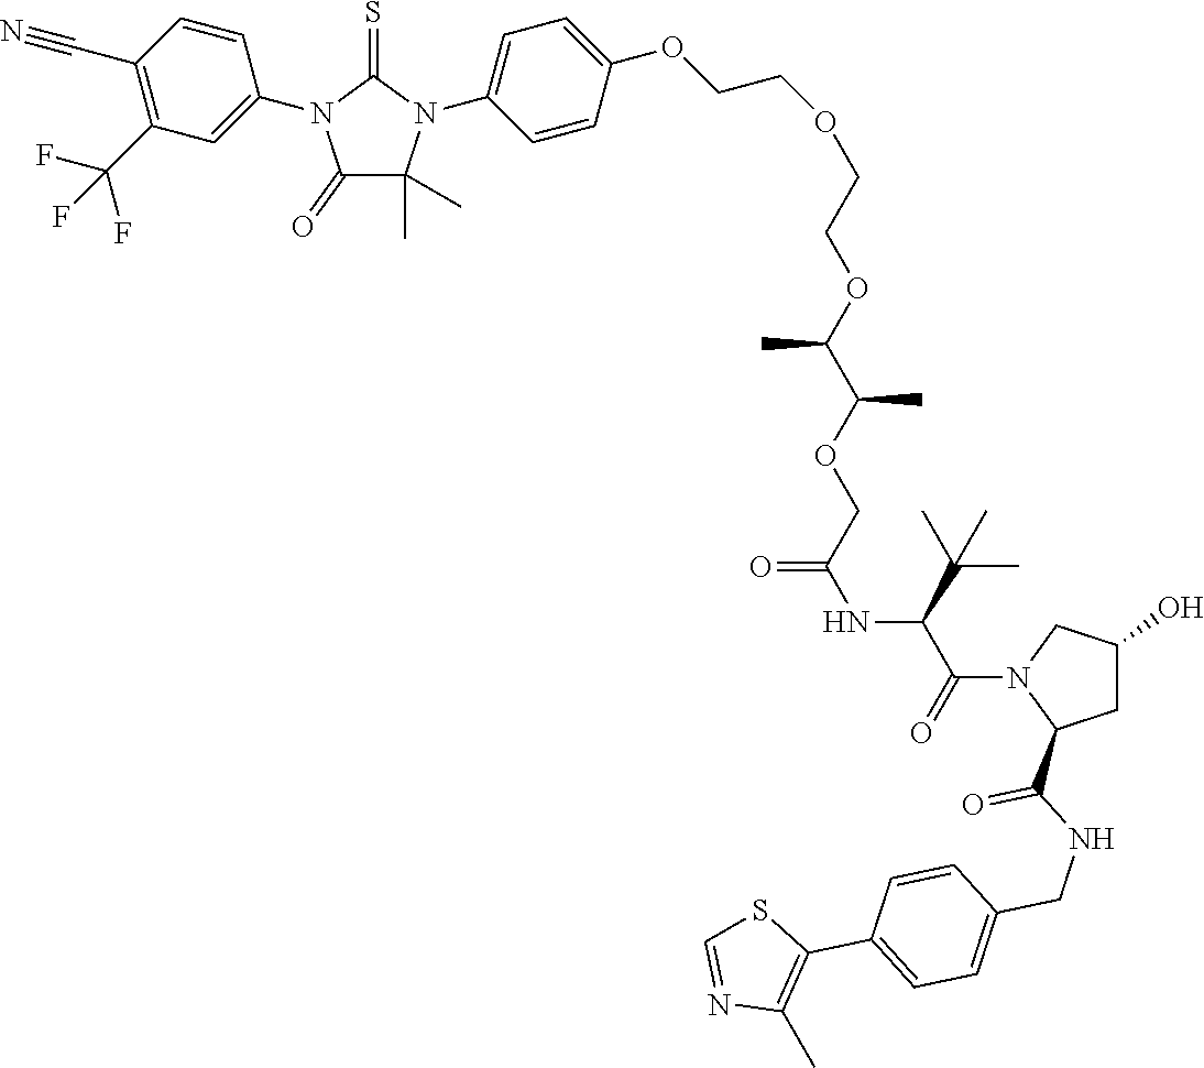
C1(C#N)=C(C(F)(F)F)C=C(N2C(=O)C(C)(C)N(C3=CC=C(OCCOCCOC(C(OCC(=O)NC(C(C)(C)C)C(N4C(C(NCC5=CC=C(C6=C(C)N=CS6)C=C5)=O)CC(O)C4)=O)C)C)C=C3)C2=S)C=C1
